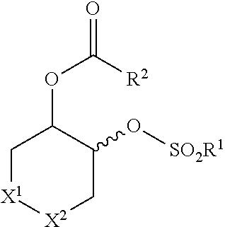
C1[X1][X2]CC(O[SO2R1])C1OC([R2])=O
